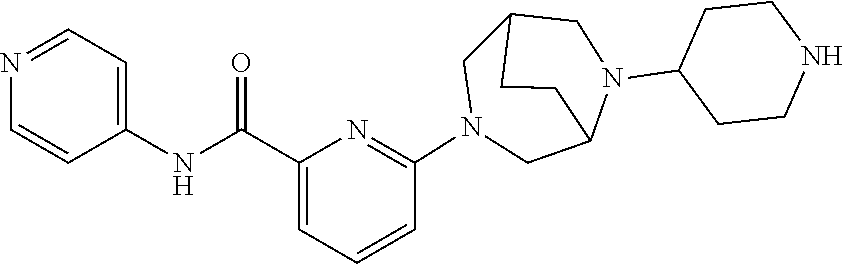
C12CN(C3=NC(C(NC4=CC=NC=C4)=O)=CC=C3)CC(N(C3CCNCC3)C1)CC2
